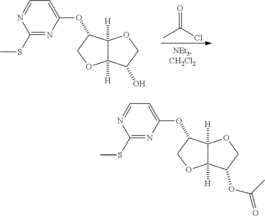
CC(Cl)=O.C1=C(OC2C3([H])C([H])(OC2)C(O)CO3)N=C(SC)N=C1.C1=C(OC2C3([H])C([H])(OC2)C(OC(C)=O)CO3)N=C(SC)N=C1
